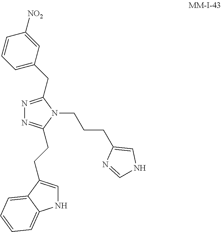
N1=C(CC2=CC=CC([NO2])=C2)N(CCCC2=CNC=N2)C(CCC2=CNC3=CC=CC=C23)=N1
